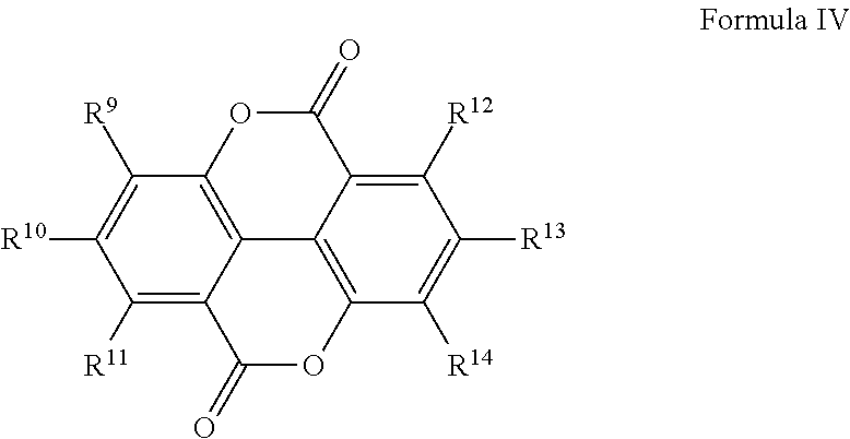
C1([R11])=C2C3=C(C([R9])=C1[R10])OC(=O)C1=C([R12])C([R13])=C([R14])C(=C31)OC2=O
